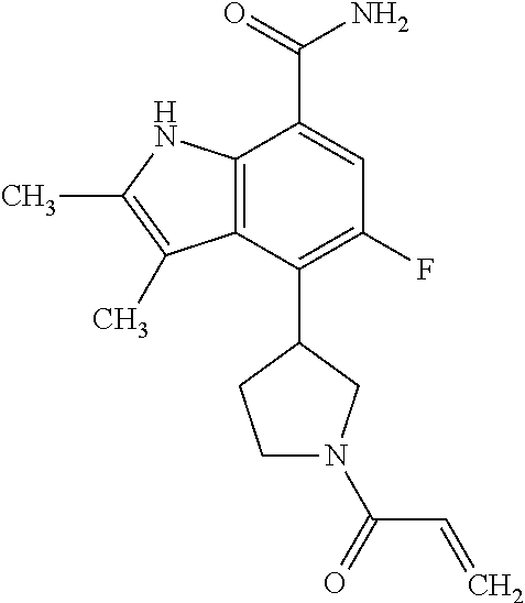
C12=C(NC(C)=C1C)C(C(=O)N)=CC(F)=C2C1CCN(C(=O)C=C)C1
